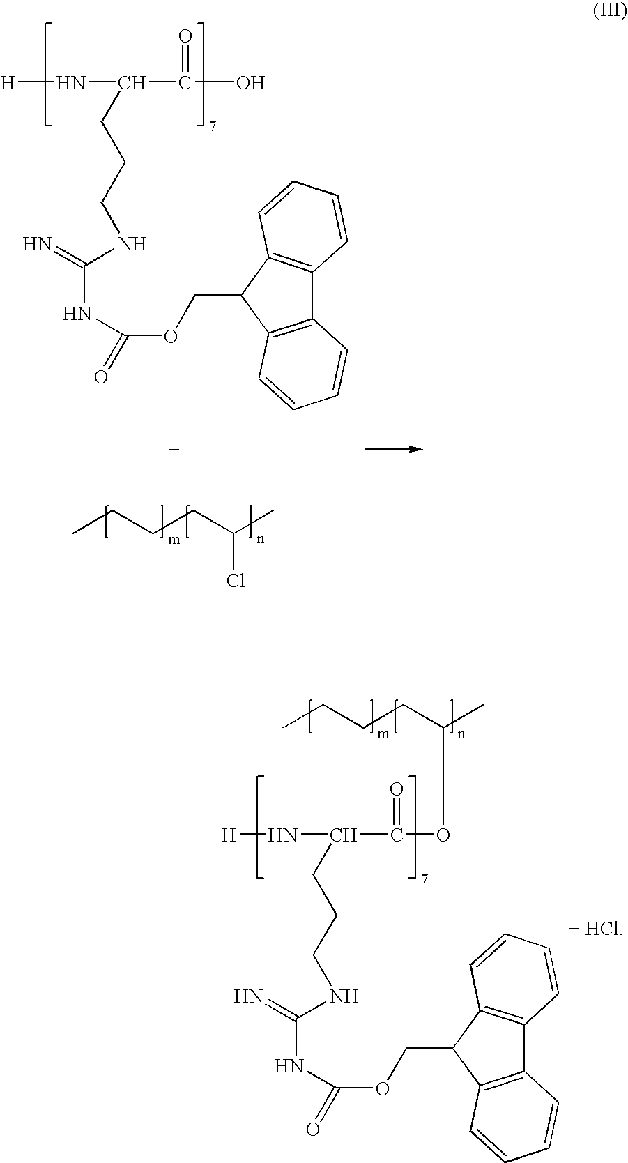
N([H])C(C(O)=O)CCCNC(NC(OCC1C2=C(C3=C1C=CC=C3)C=CC=C2)=O)=N.CCCCC(C)Cl.CCCCC(C)OC(C(N[H])CCCNC(=N)NC(OCC1C2=C(C3=C1C=CC=C3)C=CC=C2)=O)=O
